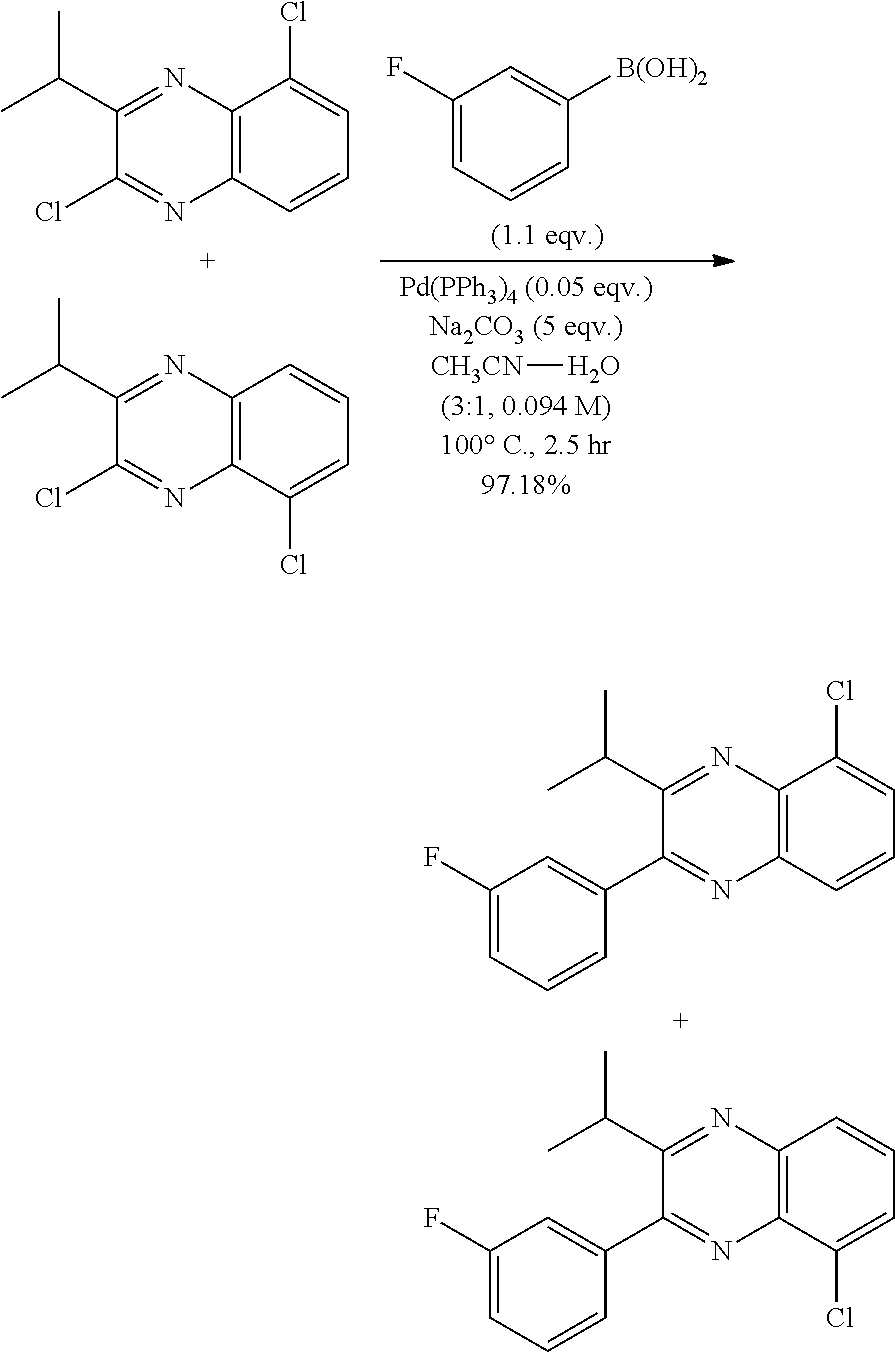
C(C1=NC2=C(N=C1C1=CC(F)=CC=C1)C=CC=C2Cl)(C)C.C(C1=NC2=C(N=C1C1=CC(F)=CC=C1)C(Cl)=CC=C2)(C)C.[CH3CN]O.C1(F)=CC=CC([B(OH)2])=C1.C(C1=NC2=C(N=C1Cl)C=CC=C2Cl)(C)C.C(C1=NC2=C(N=C1Cl)C(Cl)=CC=C2)(C)C
